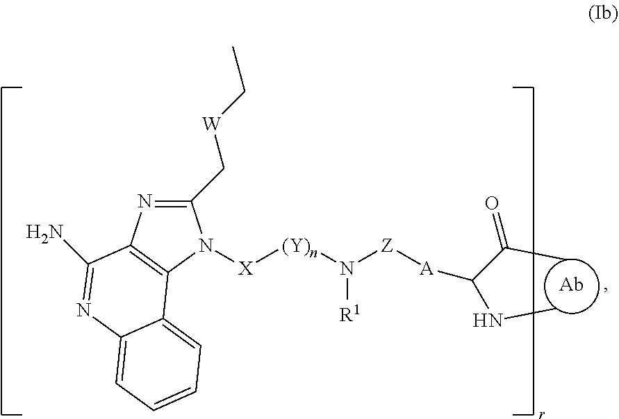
C1(C[W]CC)=NC2=C(N1[X][(Y)n]N([Z][A]C(NC)C(C)=O)[R1])C1=CC=CC=C1N=C2N.[Ab]
